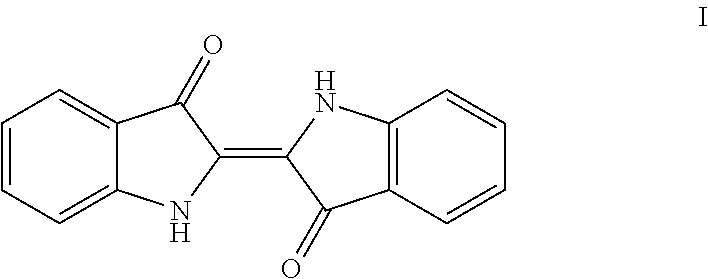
C1(=C2C(=O)C3=C(N2)C=CC=C3)C(=O)C2=CC=CC=C2N1
